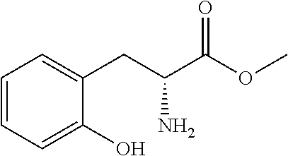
C1=CC=C(O)C(CC(C(OC)=O)N)=C1
